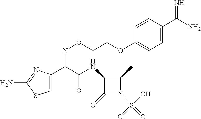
C1=C(C(C(NC2C(=O)N(S(=O)(O)=O)C2C)=O)=NOCCOC2=CC=C(C(N)=N)C=C2)N=C(N)S1
